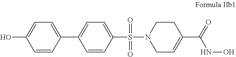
C1=CC(C2=CC=C(S(N3CC=C(C(NO)=O)CC3)(=O)=O)C=C2)=CC=C1O
